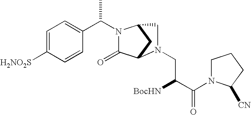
C1=C([H2NO2S])C=CC(C(N2C(=O)C3CC2CN3CC([BocHN])C(=O)N2CCCC2[CN])C)=C1
